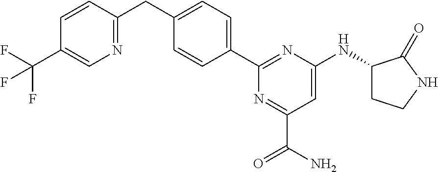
C1(C2=CC=C(CC3=NC=C(C(F)(F)F)C=C3)C=C2)=NC(NC2CCNC2=O)=CC(C(N)=O)=N1
